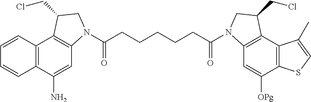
C12=C(C(N)=CC3=C1C(CCl)CN3C(CCCCCC(=O)N1C3=C(C4=C(C([OPg])=C3)SC=C4C)C(CCl)C1)=O)C=CC=C2
